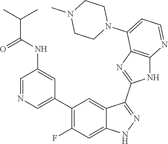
C1=NC=C(C2=C(F)C=C3C(=C2)C(C2=NC4=C(N2)N=CC=C4N2CCN(C)CC2)=NN3)C=C1NC(C(C)C)=O
